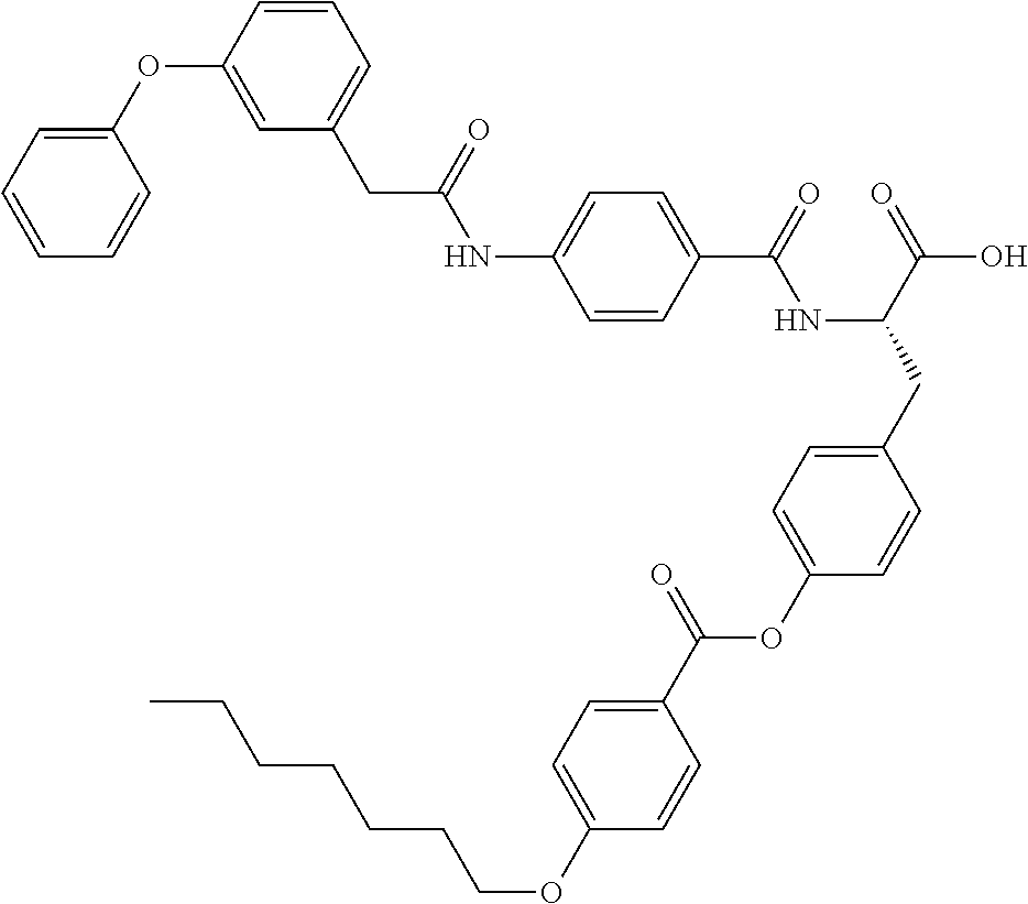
C1=CC(C(=O)NC(CC2=CC=C(OC(C3=CC=C(OCCCCCCC)C=C3)=O)C=C2)C(=O)O)=CC=C1NC(CC1=CC=CC(OC2=CC=CC=C2)=C1)=O
